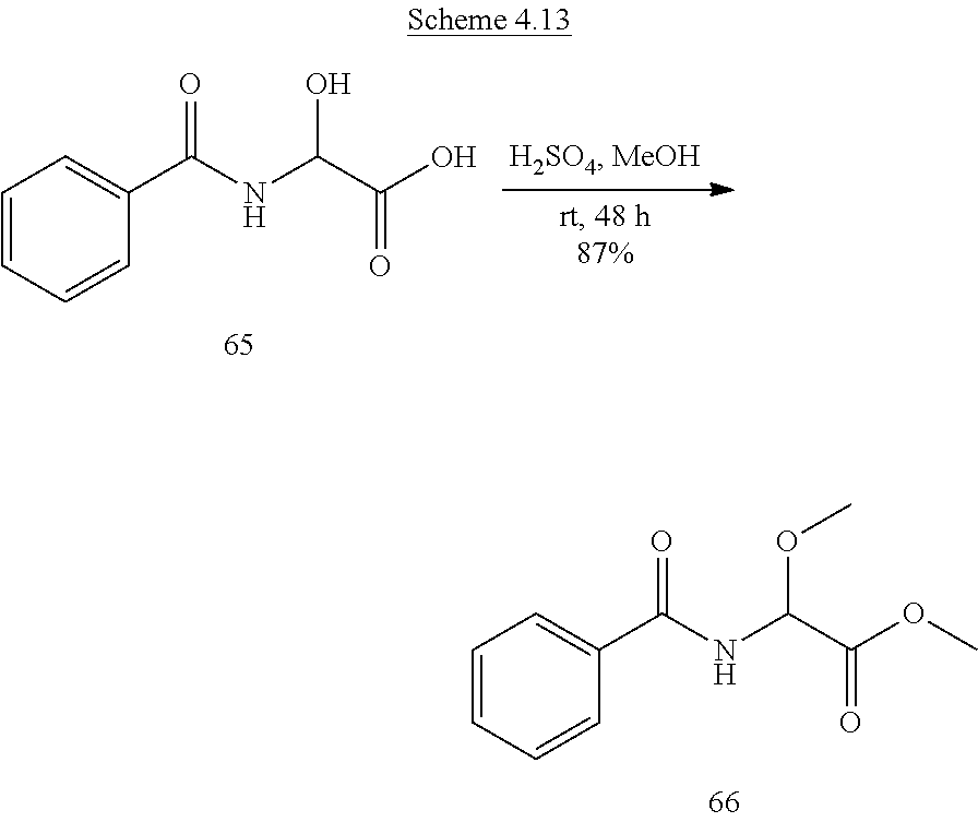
C1=CC=CC(C(NC(C(O)=O)O)=O)=C1.C1=CC=CC(C(NC(C(OC)=O)OC)=O)=C1
